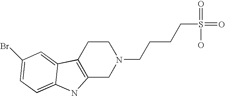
C12=C(CCN(CCCCS(=O)(O)=O)C1)C1=CC(Br)=CC=C1N2
